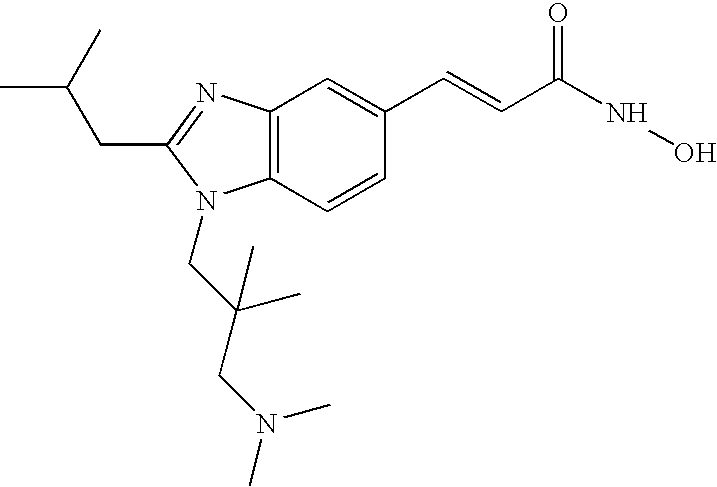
C12=C(C=CC(C=CC(=O)NO)=C1)N(CC(CN(C)C)(C)C)C(CC(C)C)=N2
